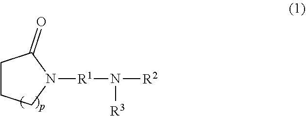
C1CCN([R1]N([R2])[R3])C1=O
